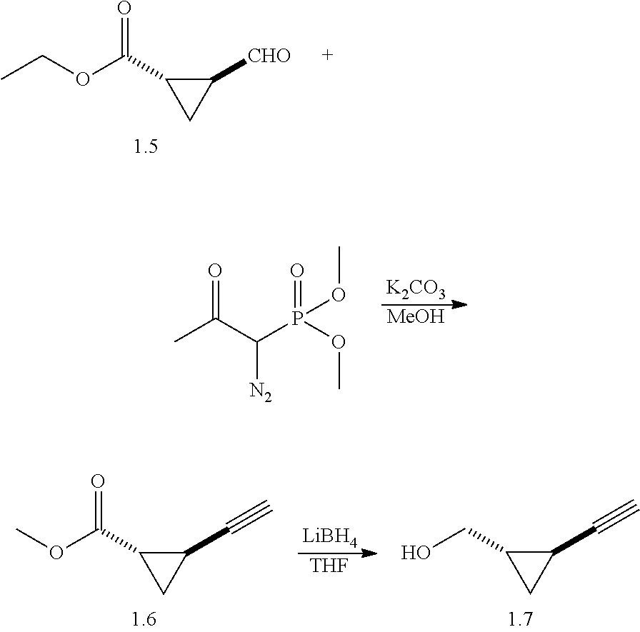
CCOC(C1CC1[CHO])=O.[K2CO3].[MeOH].CC(C(P(OC)(=O)OC)[N2])=O.OCC1CC1C#C.COC(C1CC1C#C)=O.[LiBH4].[THF]
